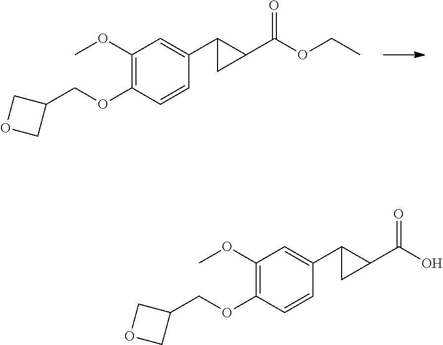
C1(OC)=C(OCC2COC2)C=CC(C2C(C(OCC)=O)C2)=C1.C1(OC)=C(OCC2COC2)C=CC(C2C(C(O)=O)C2)=C1
